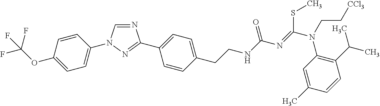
N1=CN(C2=CC=C(OC(F)(F)F)C=C2)N=C1C1=CC=C(CCNC(N=C(N(C2=C(C(C)C)C=CC(C)=C2)CC[CCl3])SC)=O)C=C1
